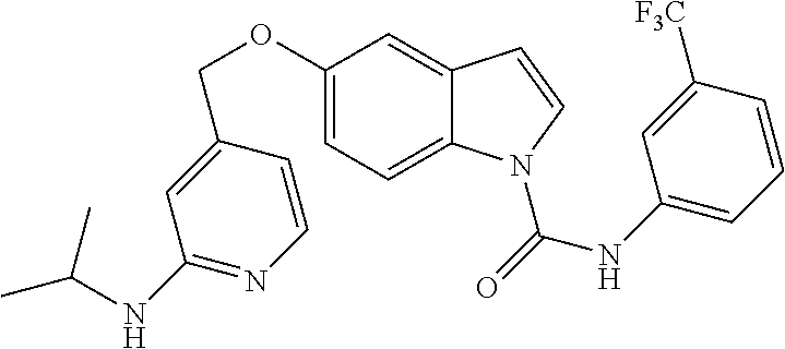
C12=CC(OCC3=CC(NC(C)C)=NC=C3)=CC=C1N(C(NC1=CC=CC([F3C])=C1)=O)C=C2
